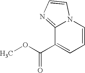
C12=NC=CN1C=CC=C2C(=O)OC
